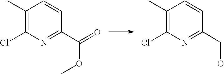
C1(C)=C(Cl)N=C(C(=O)OC)C=C1.C1(C)=C(Cl)N=C(CO)C=C1
